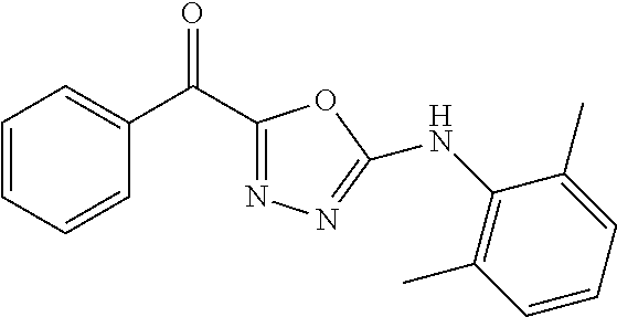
C1=CC=CC(C(=O)C2=NN=C(NC3=C(C)C=CC=C3C)O2)=C1
